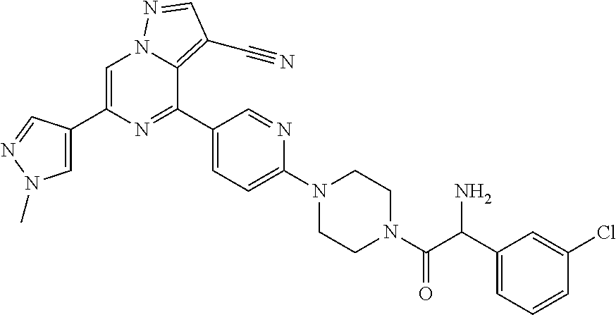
C1=C(C2=CN(C)N=C2)N=C(C2=CC=C(N3CCN(C(=O)C(C4=CC=CC(Cl)=C4)N)CC3)N=C2)C2=C(C#N)C=NN12
